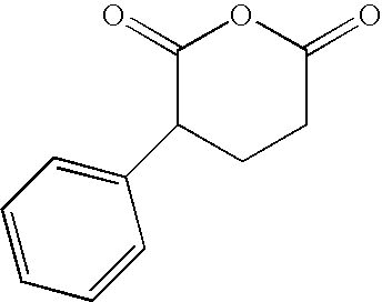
C1(=O)C(C2=CC=CC=C2)CCC(=O)O1
